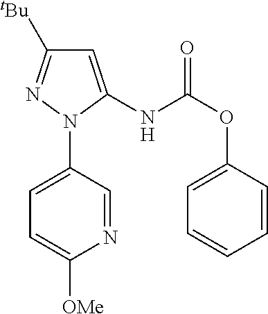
C1=C(NC(OC2=CC=CC=C2)=O)N(C2=CC=C([OMe])N=C2)N=C1[tBu]
